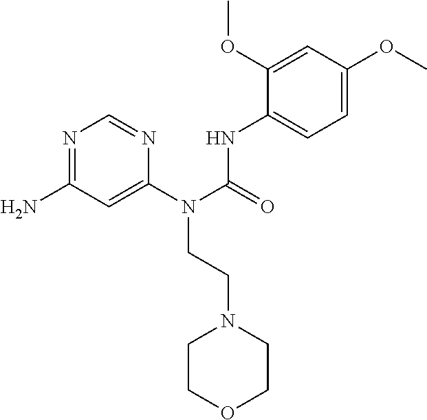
NC1=NC=NC(N(C(=O)NC2=CC=C(OC)C=C2OC)CCN2CCOCC2)=C1
